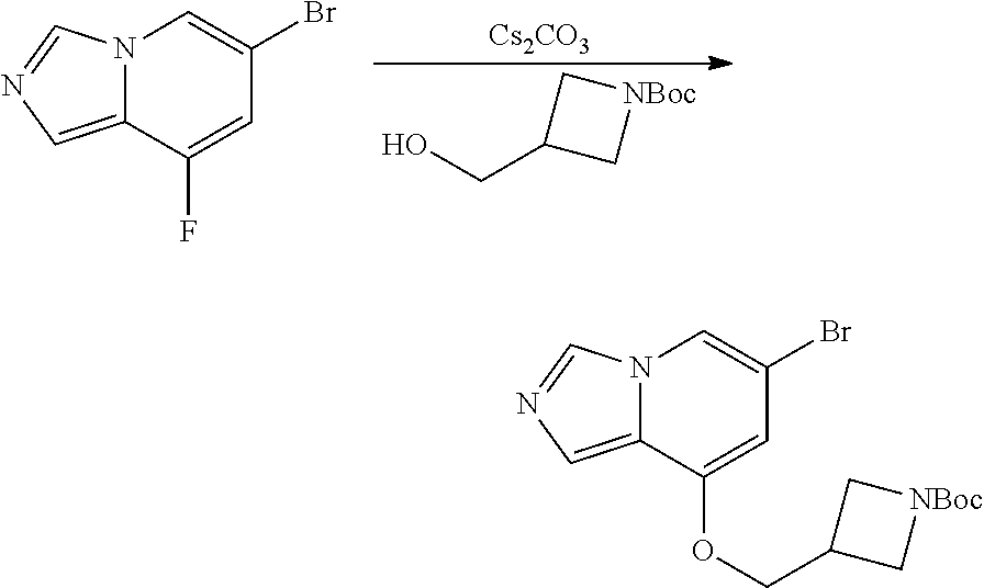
C12=CN=CN1C=C(Br)C=C2F.OCC1C[NBoc]C1.[Cs2CO3].C12=CN=CN1C=C(Br)C=C2OCC1C[NBoc]C1
